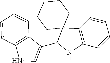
C1=CC=CC2=C1C1(C(C3=CNC4=C3C=CC=C4)N2)CCCCC1
